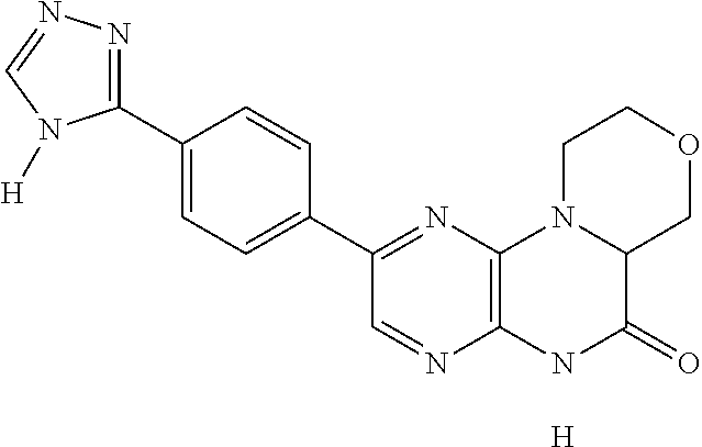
[H].C1(C2=NN=CN2[H])=CC=C(C2=NC3=C(N=C2)NC(=O)C2N3CCOC2)C=C1
